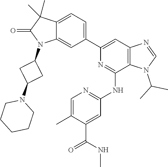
C1=C2C(=CC(C3=CC4=C(C(NC5=NC=C(C)C(C(NC)=O)=C5)=N3)N(C(C)C)C=N4)=C1)N(C1CC(N3CCCCC3)C1)C(=O)C2(C)C
